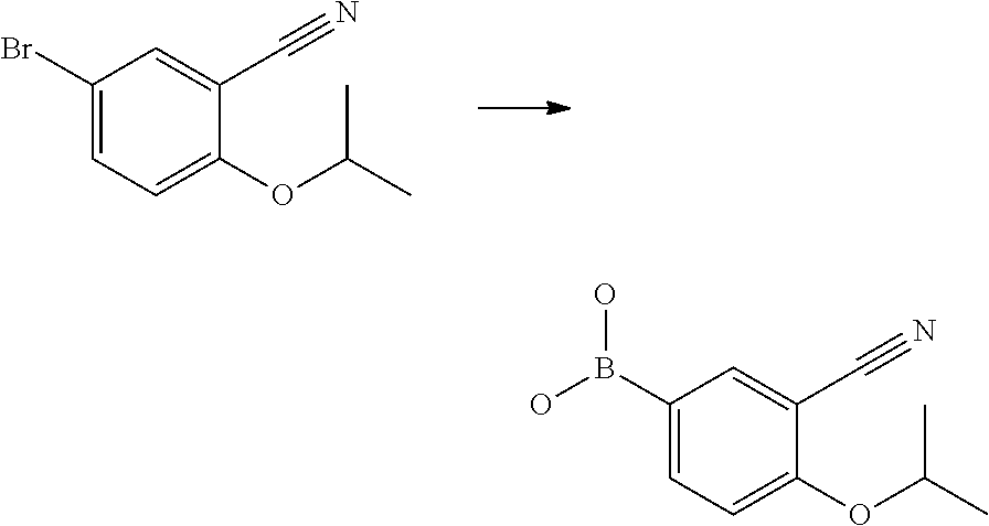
C1(Br)=CC=C(OC(C)C)C(C#N)=C1.C1(B(O)O)=CC=C(OC(C)C)C(C#N)=C1
